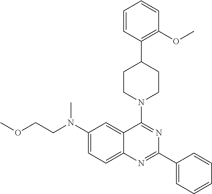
C1(N(CCOC)C)=CC=C2C(=C1)C(N1CCC(C3=C(OC)C=CC=C3)CC1)=NC(C1=CC=CC=C1)=N2
